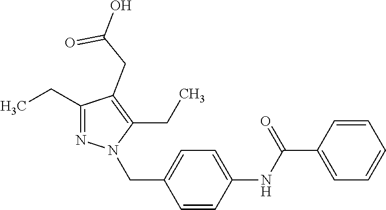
C1(CC)=NN(CC2=CC=C(NC(C3=CC=CC=C3)=O)C=C2)C(CC)=C1CC(=O)O
